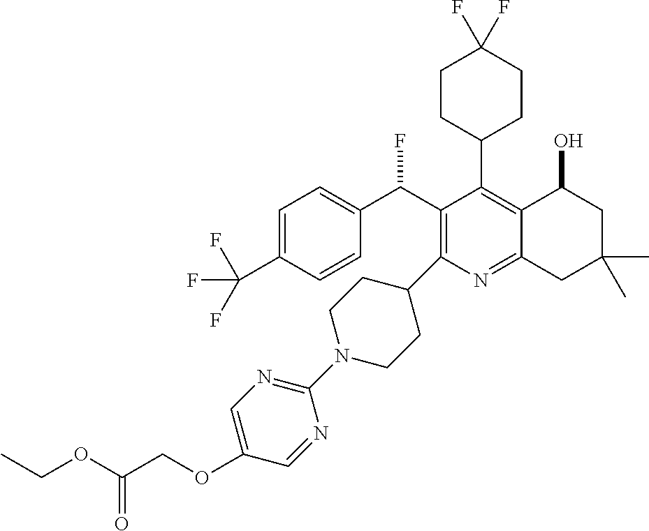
C1=C(C(F)(F)F)C=CC(C(C2=C(C3CCN(C4=NC=C(OCC(OCC)=O)C=N4)CC3)N=C3C(=C2C2CCC(F)(F)CC2)C(O)CC(C)(C)C3)F)=C1
